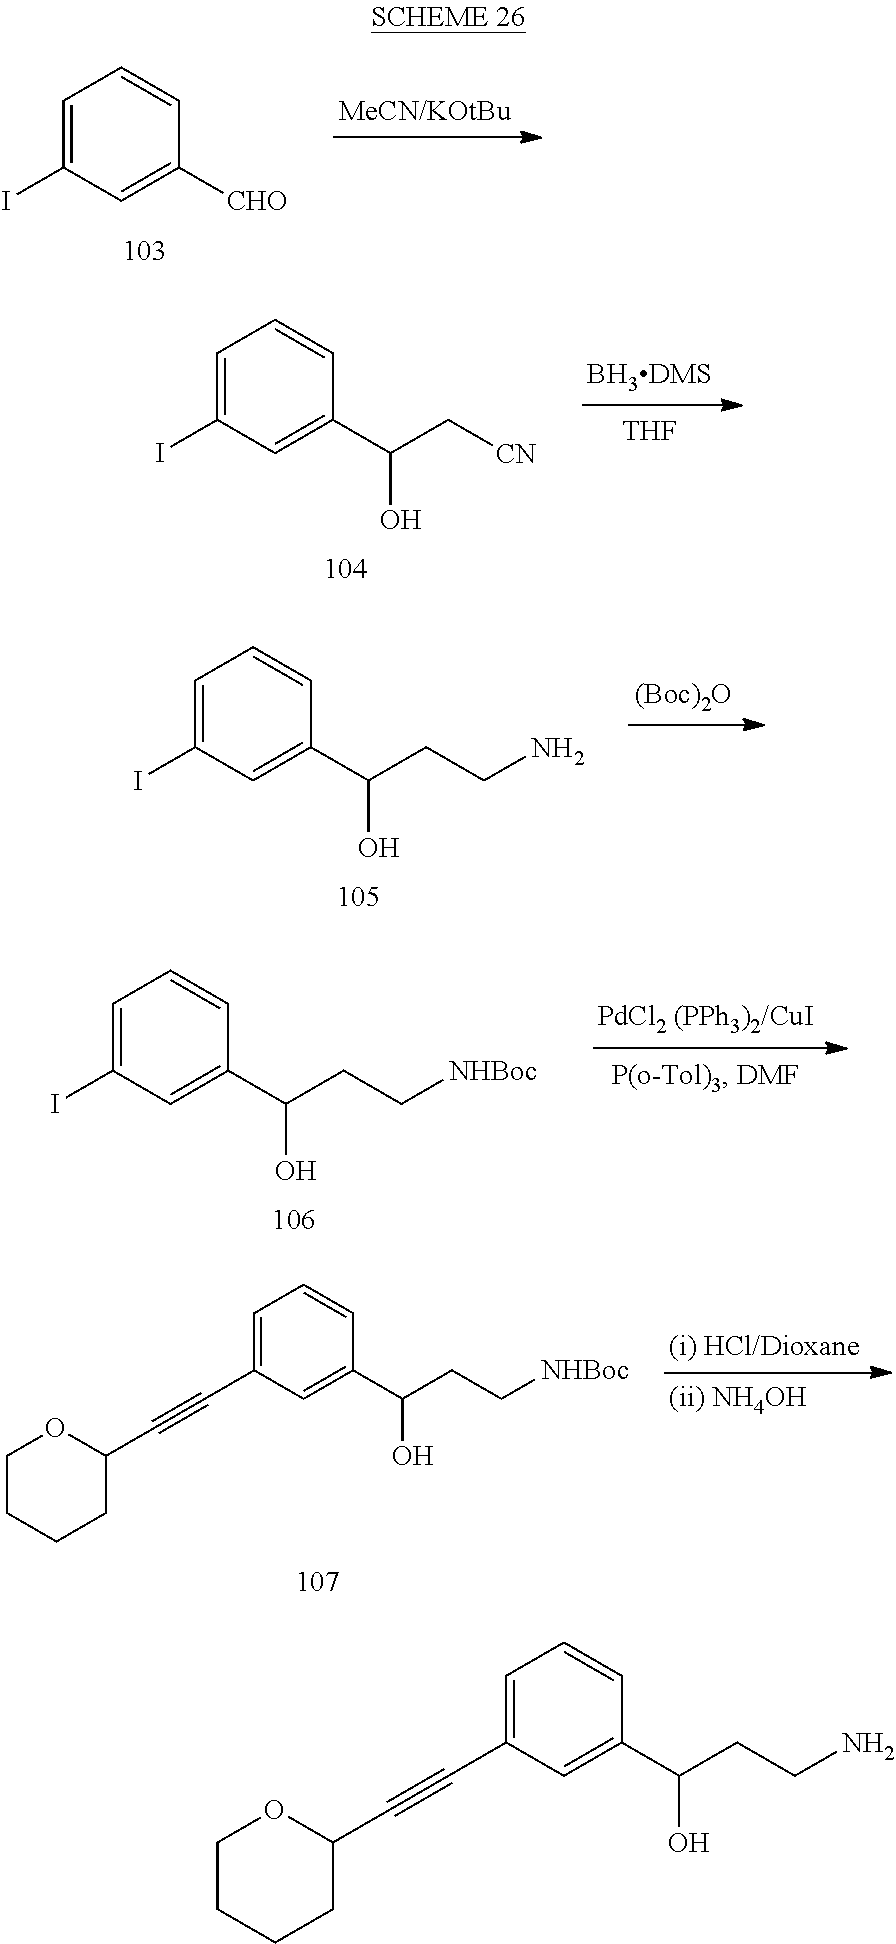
C1=C(I)C=C([CHO])C=C1.[THF].C1=C(I)C=C(C(C[CN])O)C=C1.C1=C(I)C=C(C(CCN)O)C=C1.[(Boc)2O].C1=C(I)C=C(C(CC[NHBoc])O)C=C1.C1=C(C#CC2OCCCC2)C=C(C(CC[NHBoc])O)C=C1.C1=C(C#CC2OCCCC2)C=C(C(CCN)O)C=C1
